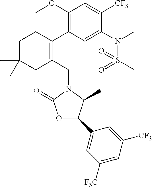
C1C(C)(C)CC(CN2C(=O)OC(C3=CC([F3C])=CC([CF3])=C3)C2C)=C(C2=C(OC)C=C([CF3])C(N(C)S(=O)(=O)C)=C2)C1
